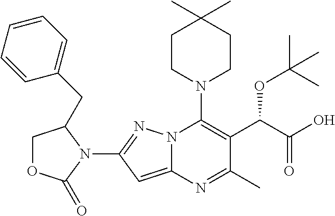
CC1(C)CCN(C2=C(C(C(=O)O)OC(C)(C)C)C(C)=NC3=CC(N4C(CC5=CC=CC=C5)COC4=O)=NN23)CC1
